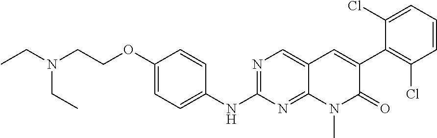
N(CC)(CC)CCOC1=CC=C(NC2=NC=C3C(=N2)N(C)C(=O)C(C2=C(Cl)C=CC=C2Cl)=C3)C=C1
